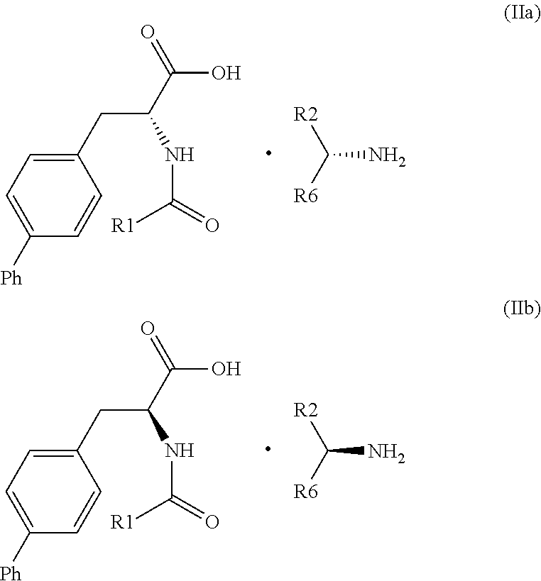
C1(CC(C(=O)O)NC(=O)[R1])=CC=C([Ph])C=C1.C(N)([R2])[R6].C1(CC(C(=O)O)NC(=O)[R1])=CC=C([Ph])C=C1.C(N)([R2])[R6]
